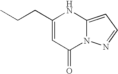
C1(CCC)=CC(=O)N2C(=CC=N2)N1
